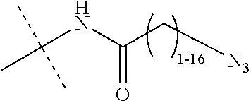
C(NC(C[N3])=O)(C)(C)C
